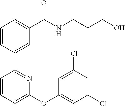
C1=CC(C2=NC(OC3=CC(Cl)=CC(Cl)=C3)=CC=C2)=CC(C(NCCCO)=O)=C1
